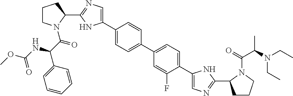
C1(C2=CN=C(C3CCCN3C(=O)C(NC(OC)=O)C3=CC=CC=C3)N2)=CC=C(C2=CC=C(C3=CN=C(C4CCCN4C(=O)C(N(CC)CC)C)N3)C(F)=C2)C=C1
